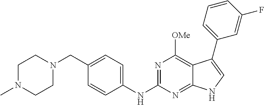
C1N(C)CCN(CC2=CC=C(NC3=NC([OMe])=C4C(=N3)NC=C4C3=CC=CC(F)=C3)C=C2)C1
